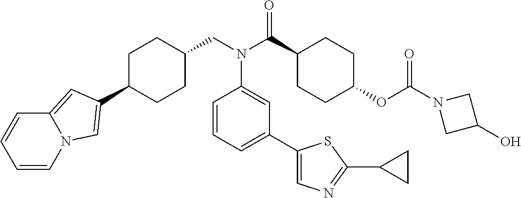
C1CC(C2=CN3C=CC=CC3=C2)CCC1CN(C(C1CCC(OC(N2CC(O)C2)=O)CC1)=O)C1=CC(C2=CN=C(C3CC3)S2)=CC=C1
